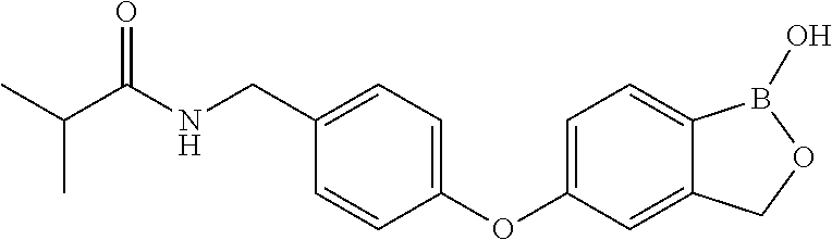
C(C(NCC1=CC=C(OC2=CC=C3C(=C2)COB3O)C=C1)=O)(C)C
